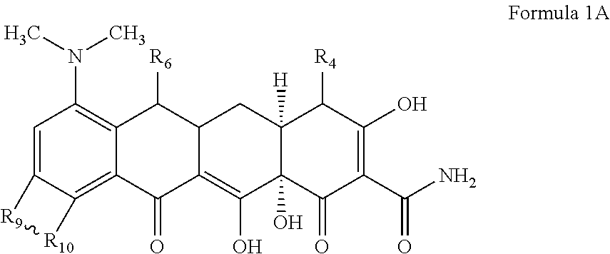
C1=C2C(=C3C(=C1N(C)C)C([R6])C1C(=C(O)C4(O)C([H])(C1)C([R4])C(O)=C(C(N)=O)C4=O)C3=O)[R10][R9]2
